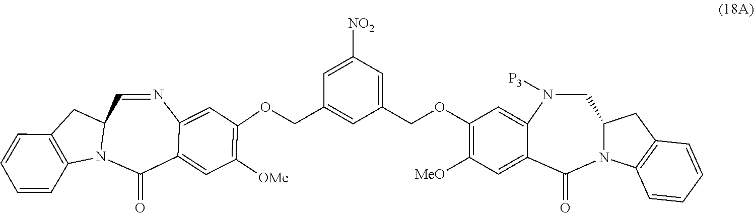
C12CC3=C(C=CC=C3)N1C(=O)C1=CC([OMe])=C(OCC3=CC(COC4=C([MeO])C=C5C(=O)N6C(CC7=C6C=CC=C7)CN([P3])C5=C4)=CC([NO2])=C3)C=C1N=C2
